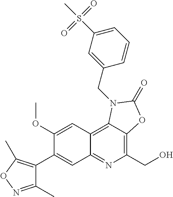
C1(C2=CC3=NC(CO)=C4C(=C3C=C2OC)N(CC2=CC(S(C)(=O)=O)=CC=C2)C(=O)O4)=C(C)ON=C1C
